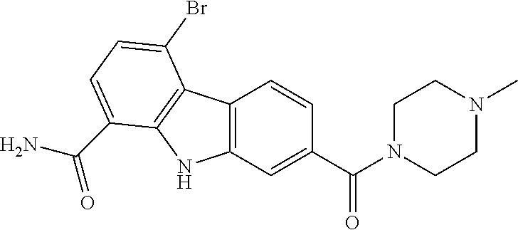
C12=C(C=C(C(N3CCN(C)CC3)=O)C=C1)NC1=C2C(Br)=CC=C1C(N)=O
